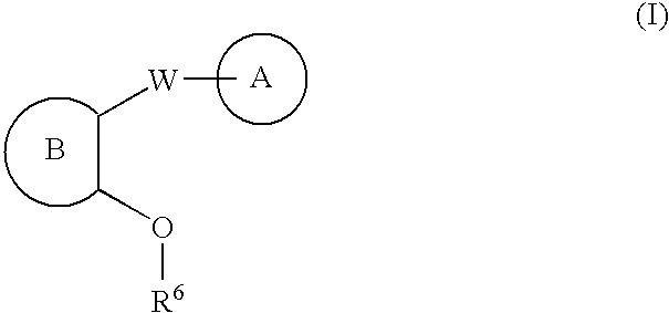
[A].B.C(C[W]C)O[R6]
